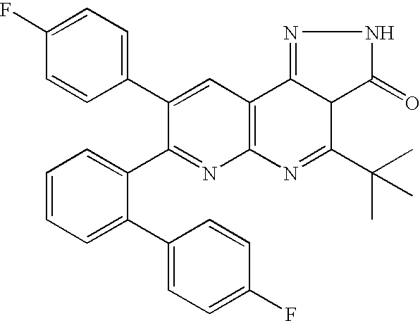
C1(C2=CC3=C(N=C2C2=CC=CC=C2C2=CC=C(F)C=C2)N=C(C(C)(C)C)C2C3=NNC2=O)=CC=C(F)C=C1
